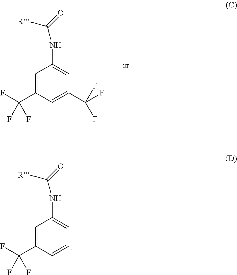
C1=C(C(F)(F)F)C=C(C(F)(F)F)C=C1NC(=O)[R].C1=C(C(F)(F)F)C=CC=C1NC(=O)[R]
